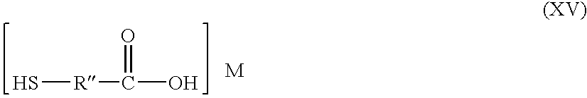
S[R]C(O)=O.[M]
